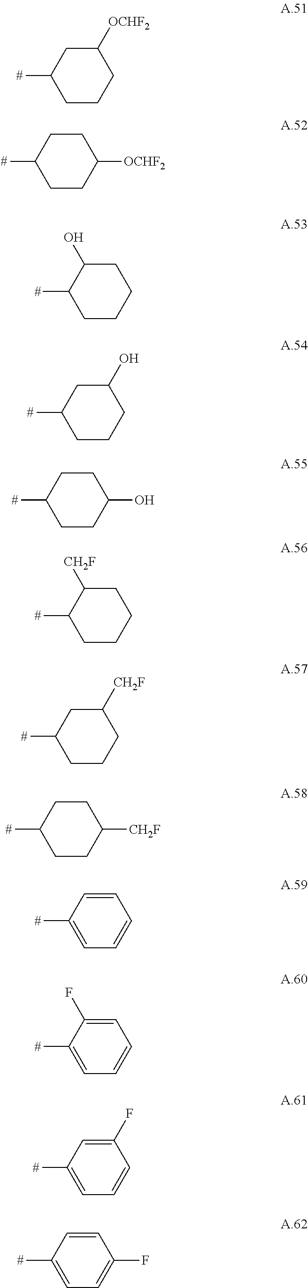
C1CCCC(O)C1[#].C1CCC(O)CC1[#].C1CCC([OCHF2])CC1[#].C1CC([OCHF2])CCC1[#].C1CC(O)CCC1[#].C1CCCC([CH2F])C1[#].C1CCC([CH2F])CC1[#].C1CC([CH2F])CCC1[#].C1=C([#])C=CC=C1.C1=C([#])C(F)=CC=C1.C1=C([#])C=C(F)C=C1.C1=C([#])C=CC(F)=C1
